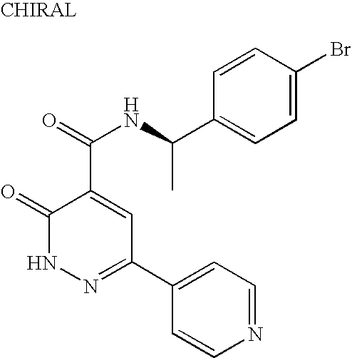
C1=CN=CC=C1C1=NNC(=O)C(C(=O)NC(C2=CC=C(Br)C=C2)C)=C1
